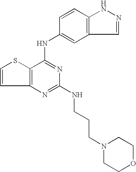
C12=C(C(NC3=CC4=C(C=C3)NN=C4)=NC(NCCCN3CCOCC3)=N1)SC=C2
